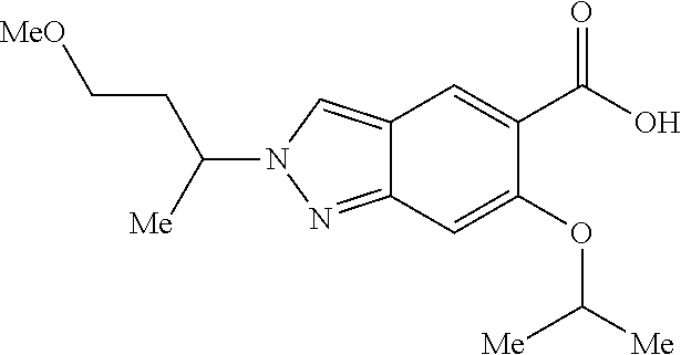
C(N1N=C2C(=C1)C=C(C(O)=O)C(OC([Me])[Me])=C2)(CC[MeO])[Me]
